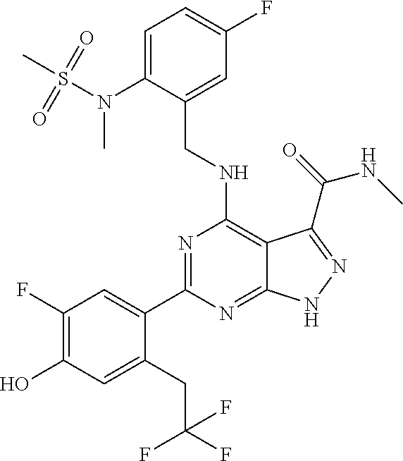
C1(C2=CC(F)=C(O)C=C2CC(F)(F)F)=NC(NCC2=CC(F)=CC=C2N(C)S(=O)(=O)C)=C2C(=N1)NN=C2C(NC)=O
